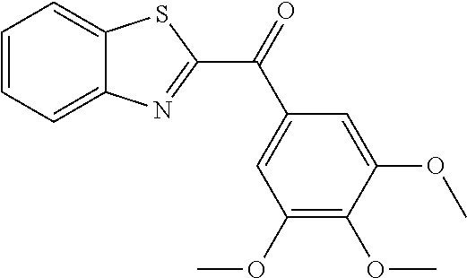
C1=CC=C2C(=C1)SC(C(=O)C1=CC(OC)=C(OC)C(OC)=C1)=N2
